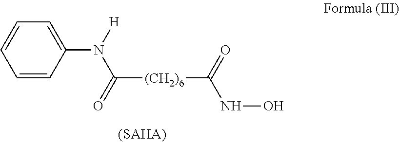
C1(N([H])C(=O)[(CH2)6]C(NO)=O)=CC=CC=C1.[(SAHA)]
